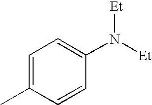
CC1=CC=C(N([Et])[Et])C=C1
